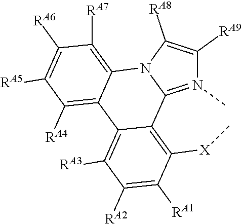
N1(C)=C2N(C([RA8])=C1[RA9])C1=C([RA7])C([RA6])=C([RA5])C([RA4])=C1C1=C([RA3])C([RA2])=C([RA1])C([X]C)=C21
